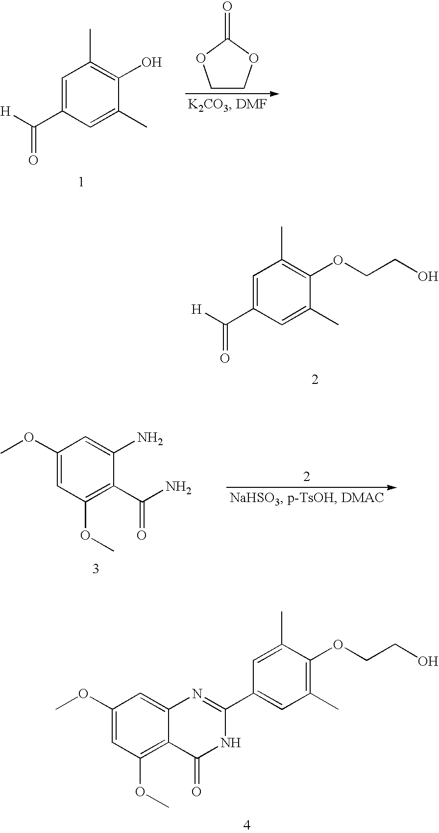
C1=C(C([H])=O)C=C(C)C(O)=C1C.C1COC(=O)O1.C1=C(C([H])=O)C=C(C)C(OCCO)=C1C.C1(OC)=CC(OC)=C(C(=O)N)C(N)=C1.C1(OC)=CC(OC)=C2C(=C1)N=C(C1=CC(C)=C(OCCO)C(C)=C1)NC2=O
